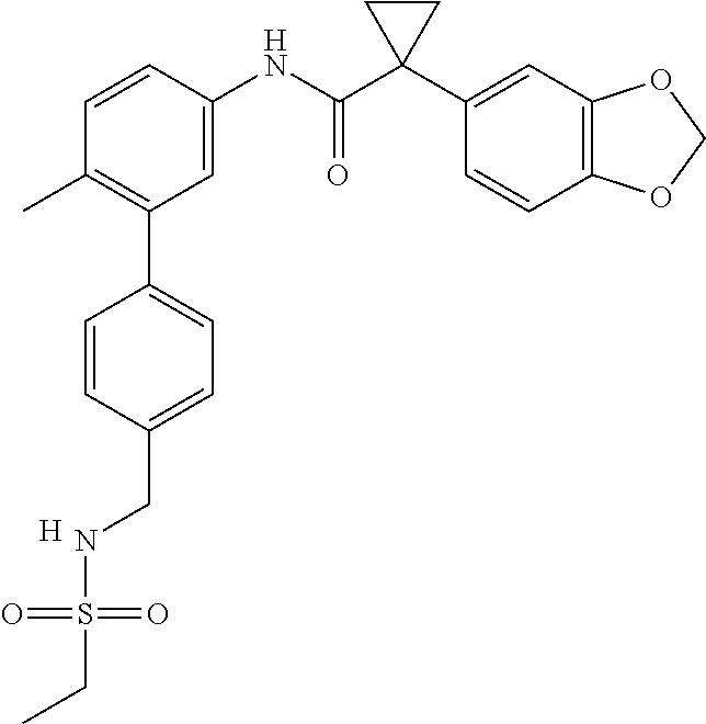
C1=C(NC(C2(C3=CC4=C(C=C3)OCO4)CC2)=O)C=CC(C)=C1C1=CC=C(CNS(=O)(=O)CC)C=C1.[H]
